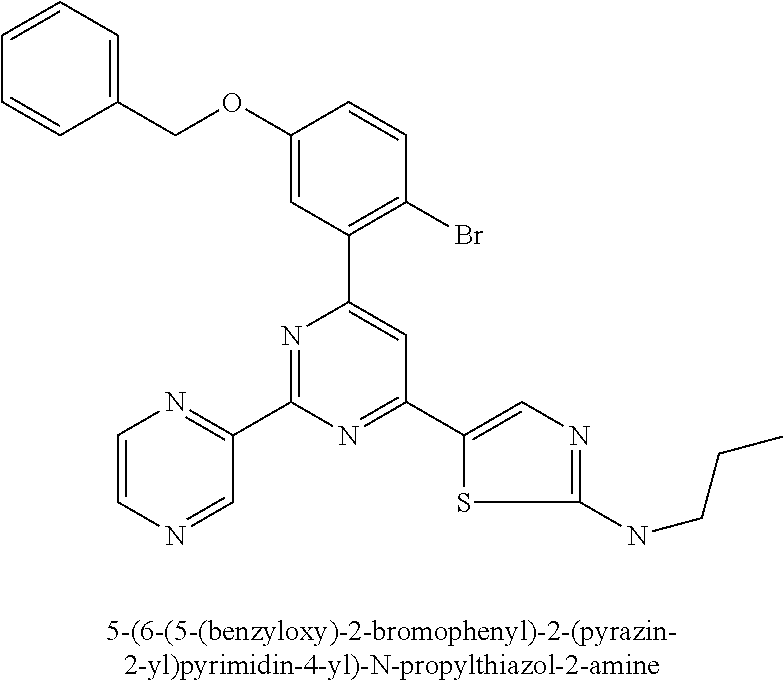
C1(C2=NC(C3=NC=CN=C3)=NC(C3=C(Br)C=CC(OCC4=CC=CC=C4)=C3)=C2)=CN=C(NCCC)S1
